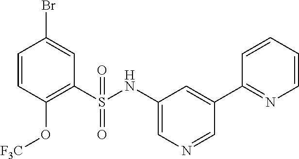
C1=CC(O[F3C])=C(S(NC2=CN=CC(C3=NC=CC=C3)=C2)(=O)=O)C=C1Br
